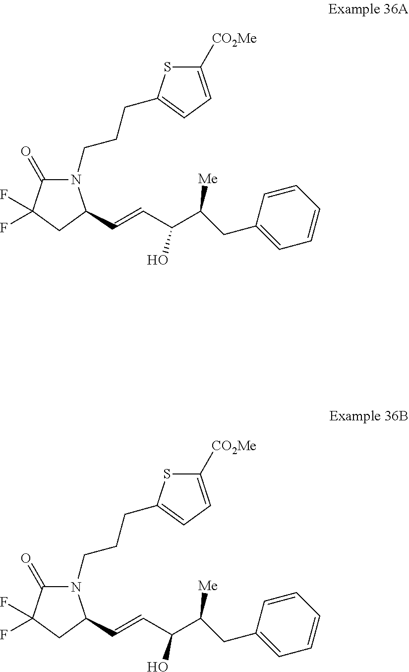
C1(=O)C(F)(F)CC(C=CC(C(CC2=CC=CC=C2)[Me])O)N1CCCC1=CC=C([CO2Me])S1.C1(=O)C(F)(F)CC(C=CC(C(CC2=CC=CC=C2)[Me])O)N1CCCC1=CC=C([CO2Me])S1
